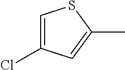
C1(Cl)=CSC(C)=C1
